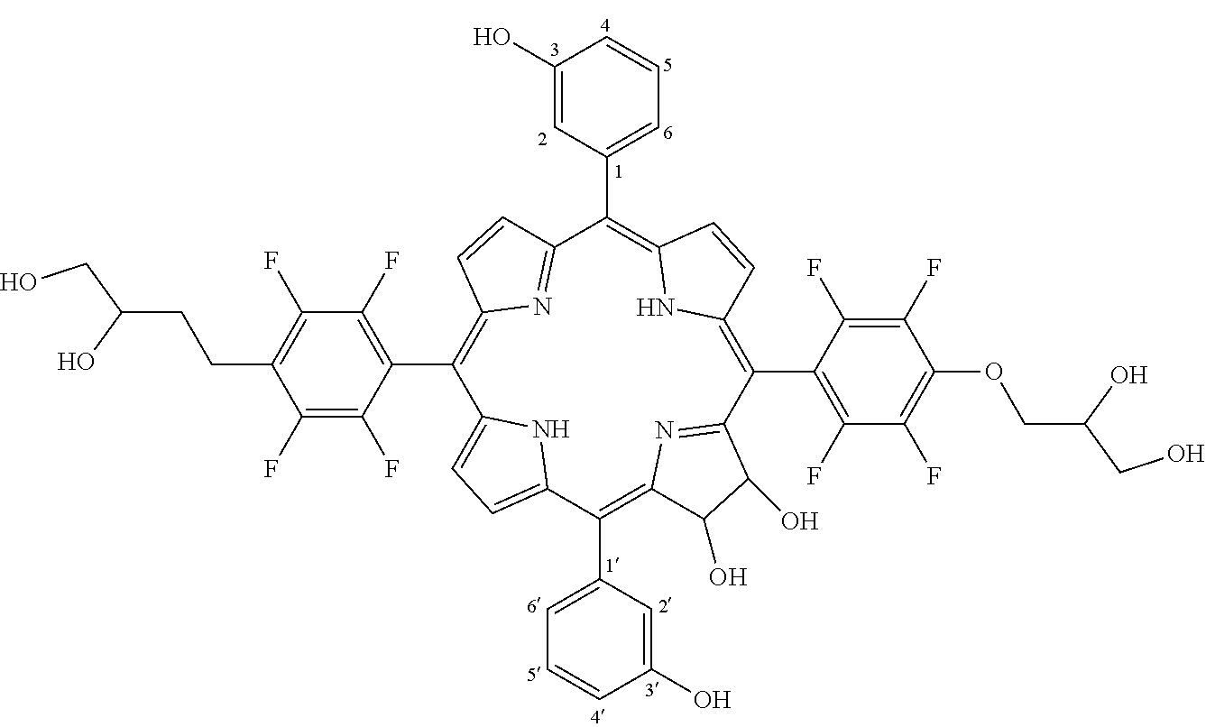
C1(C2=C(F)C(F)=C(CCC(CO)O)C(F)=C2F)=C2N=C(C=C2)C(C2=CC=CC(O)=C2)=C2NC(=C(C3=C(F)C(F)=C(OCC(CO)O)C(F)=C3F)C3=NC(=C(C4=CC=CC(O)=C4)C4=CC=C1N4)C(O)C3O)C=C2
